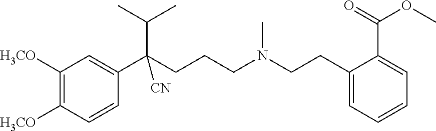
C1([H3CO])=C([H3CO])C=CC(C(CCCN(CCC2=CC=CC=C2C(OC)=O)C)(C(C)C)[CN])=C1
